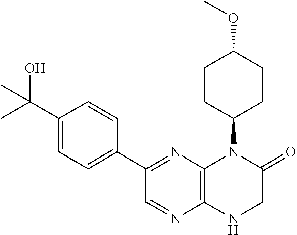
C1(C2=NC3=C(N=C2)NCC(=O)N3C2CCC(OC)CC2)=CC=C(C(C)(O)C)C=C1
